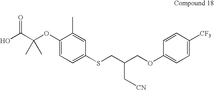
OC(C(OC1=CC=C(SCC(COC2=CC=C([CF3])C=C2)C[CN])C=C1C)(C)C)=O
